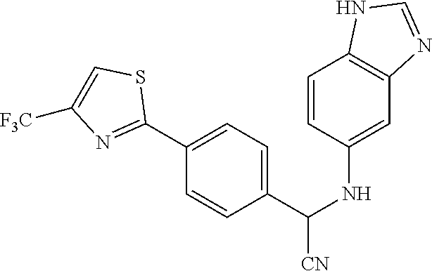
C1=CC(NC([CN])C2=CC=C(C3=NC([F3C])=CS3)C=C2)=CC2=C1NC=N2
